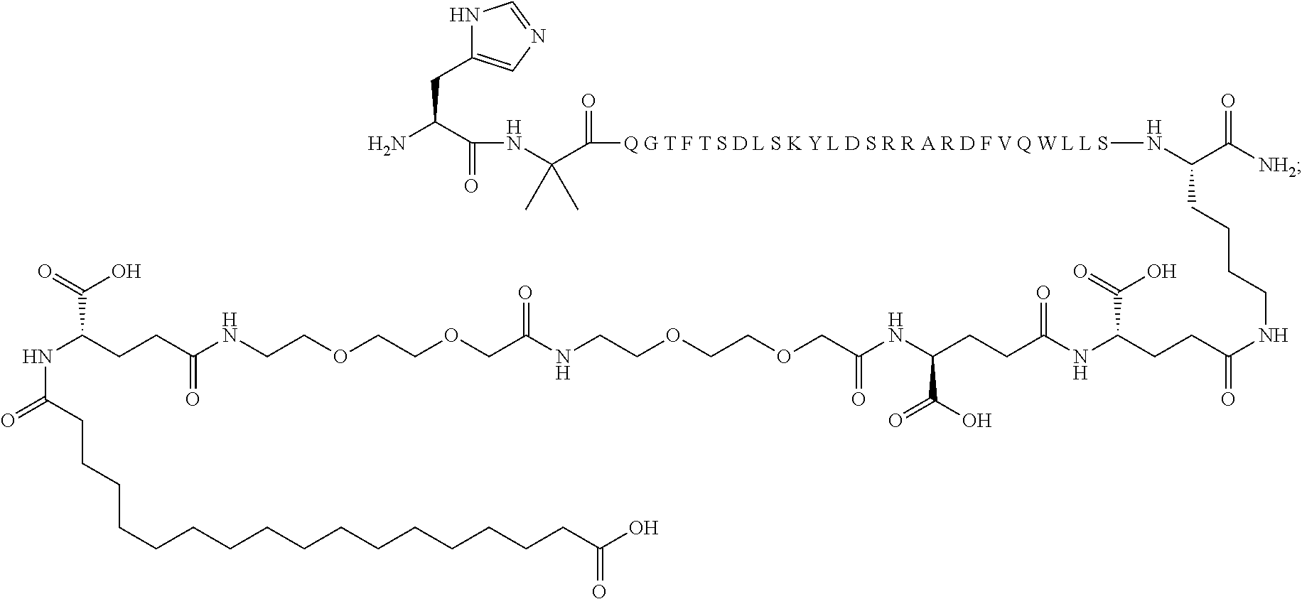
NC(C(NC(C([Q G T F T S D L S K Y L D S R R A R D F V Q W L L S]NC(CCCCNC(=O)CCC(NC(CCC(NC(COCCOCCNC(COCCOCCNC(CCC(NC(=O)CCCCCCCCCCCCCCCCC(O)=O)C(O)=O)=O)=O)=O)C(O)=O)=O)C(=O)O)C(=O)[NH2])=O)(C)C)=O)CC1=CN=CN1
